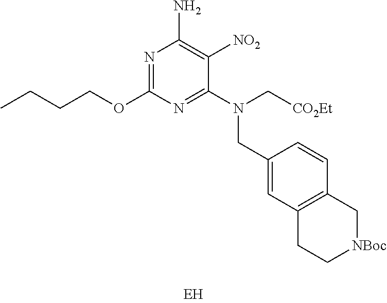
CCCCOC1=NC(N)=C([NO2])C(N(C[CO2Et])CC2=CC3=C(C=C2)C[NBoc]CC3)=N1
